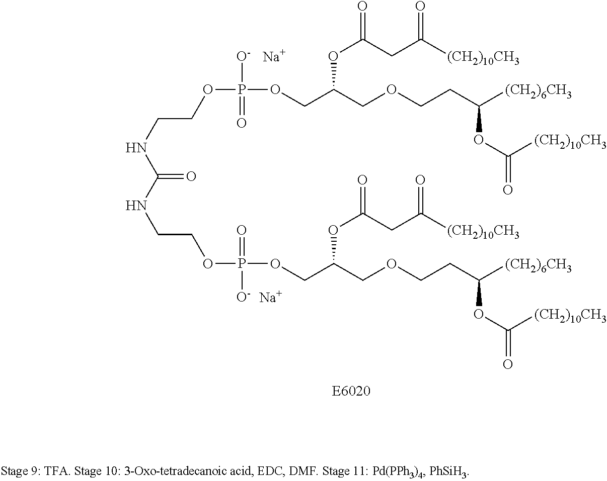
O(C(COP(OCCNC(NCCOP(OCC(OC(CC([(CH2)10CH3])=O)=O)COCCC([(CH2)6CH3])OC(=O)[(CH2)10CH3])([O-])=O)=O)(=O)[O-])COCCC([(CH2)6CH3])OC(=O)[(CH2)10CH3])C(CC([(CH2)10CH3])=O)=O.[Na].[Na]
